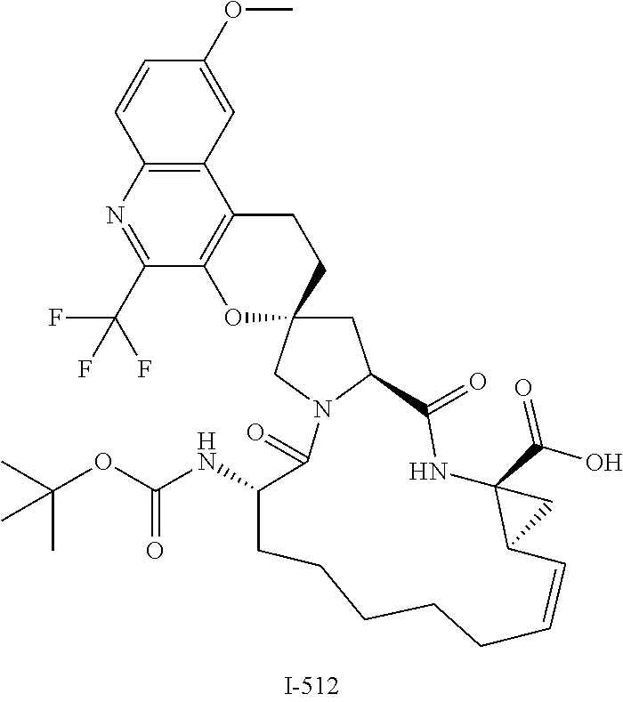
C12=C(N=C(C(F)(F)F)C3=C1CCC1(O3)CC3N(C1)C(=O)C(NC(OC(C)(C)C)=O)CCCCCC=CC1C(C(O)=O)(NC3=O)C1)C=CC(OC)=C2
